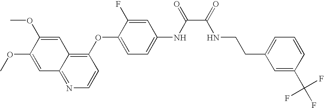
C1(OC2=CC=C(NC(C(=O)NCCC3=CC=CC(C(F)(F)F)=C3)=O)C=C2F)=C2C(=NC=C1)C=C(OC)C(OC)=C2
